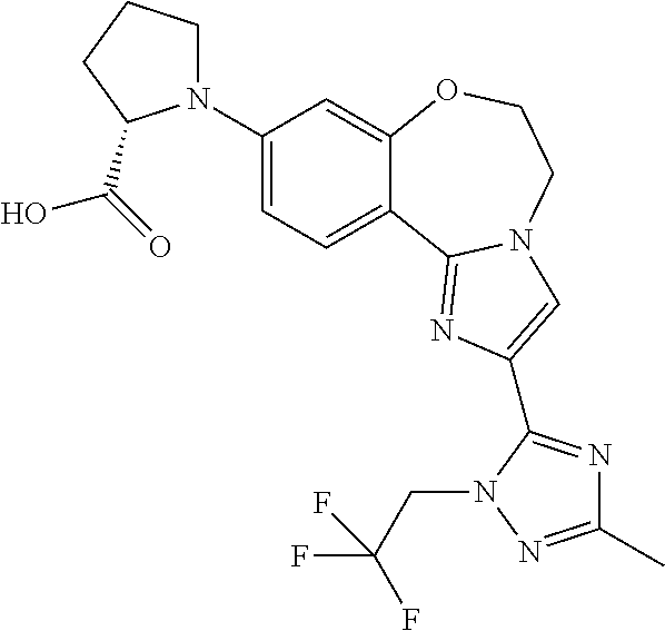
C1(N2CCCC2C(=O)O)=CC=C2C(=C1)OCCN1C2=NC(C2=NC(C)=NN2CC(F)(F)F)=C1
